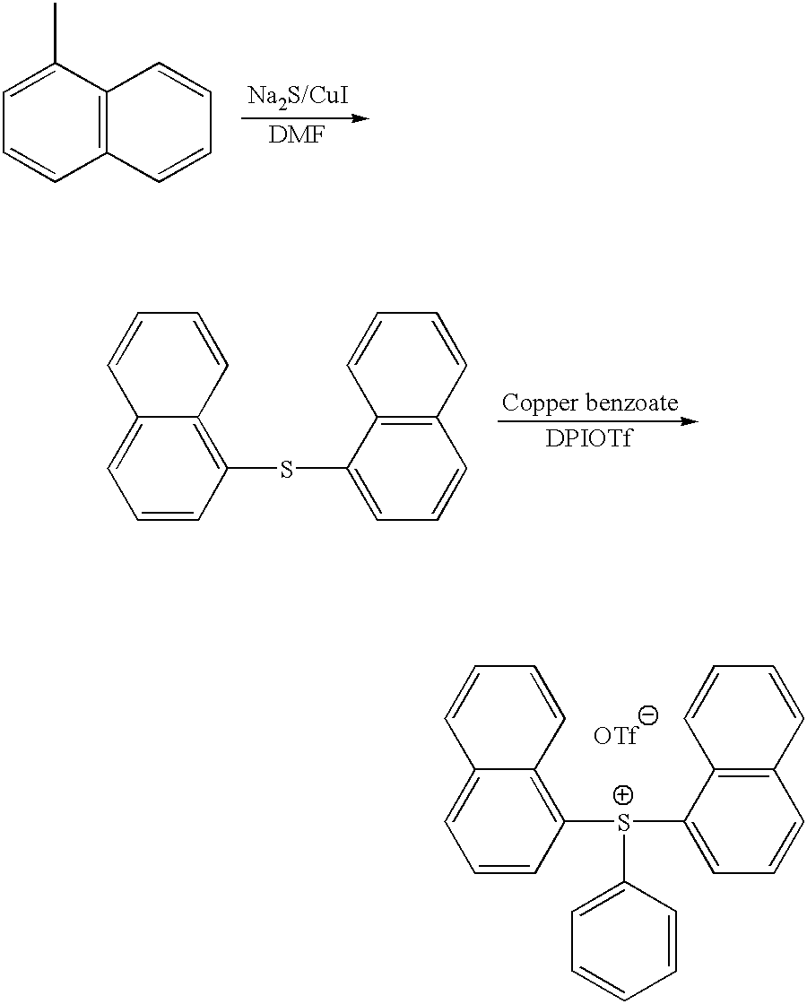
C12=C([S+](C3=CC=CC4=C3C=CC=C4)C3=CC=CC=C3)C=CC=C1C=CC=C2.C12=C(C(C)=CC=C1)C=CC=C2.[DMF].C12=C(SC3=CC=CC4=C3C=CC=C4)C=CC=C1C=CC=C2.[DPIOTf]
